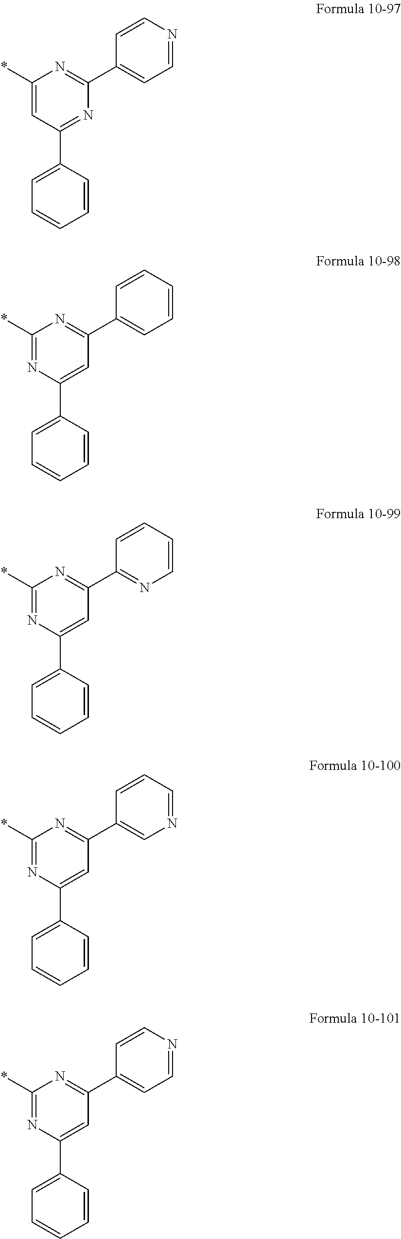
C1(*)=CC(C2=CC=CC=C2)=NC(C2=CC=NC=C2)=N1.C1(*)=NC(C2=CC=CC=C2)=CC(C2=CC=CC=C2)=N1.C1(*)=NC(C2=CC=CC=C2)=CC(C2=NC=CC=C2)=N1.C1(*)=NC(C2=CC=CC=C2)=CC(C2=CN=CC=C2)=N1.C1(*)=NC(C2=CC=CC=C2)=CC(C2=CC=NC=C2)=N1
